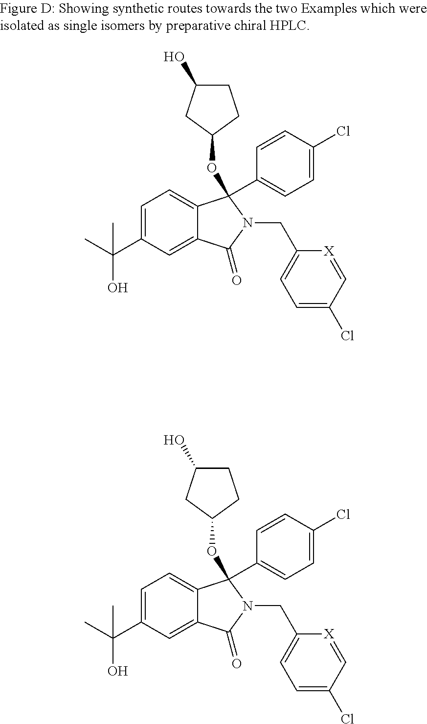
C1=C(C(C)(O)C)C=C2C(=C1)C(OC1CCC(O)C1)(C1=CC=C(Cl)C=C1)N(CC1=CC=C(Cl)C=[X]1)C2=O.C1=C(C(C)(O)C)C=C2C(=C1)C(OC1CCC(O)C1)(C1=CC=C(Cl)C=C1)N(CC1=CC=C(Cl)C=[X]1)C2=O
